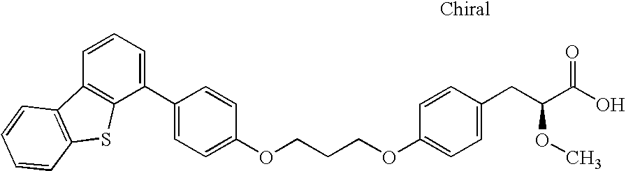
O(C1=CC=C(CC(C(O)=O)OC)C=C1)CCCOC1=CC=C(C2=CC=CC3=C2SC2=C3C=CC=C2)C=C1
